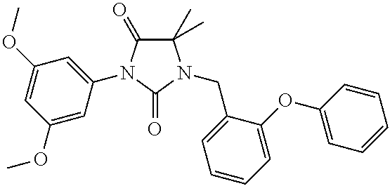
C1(C)(C)C(=O)N(C2=CC(OC)=CC(OC)=C2)C(=O)N1CC1=CC=CC=C1OC1=CC=CC=C1
